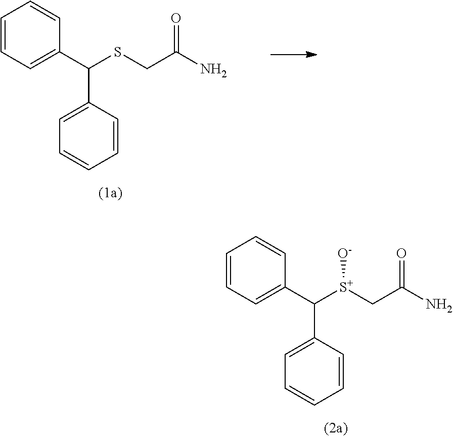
C1=CC(C(C2=CC=CC=C2)[S+](CC(N)=O)[O-])=CC=C1.C1=CC(C(C2=CC=CC=C2)SCC(N)=O)=CC=C1
